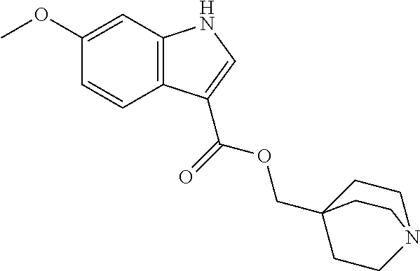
C1(OC)=CC2=C(C=C1)C(C(=O)OCC13CCN(CC1)CC3)=CN2
